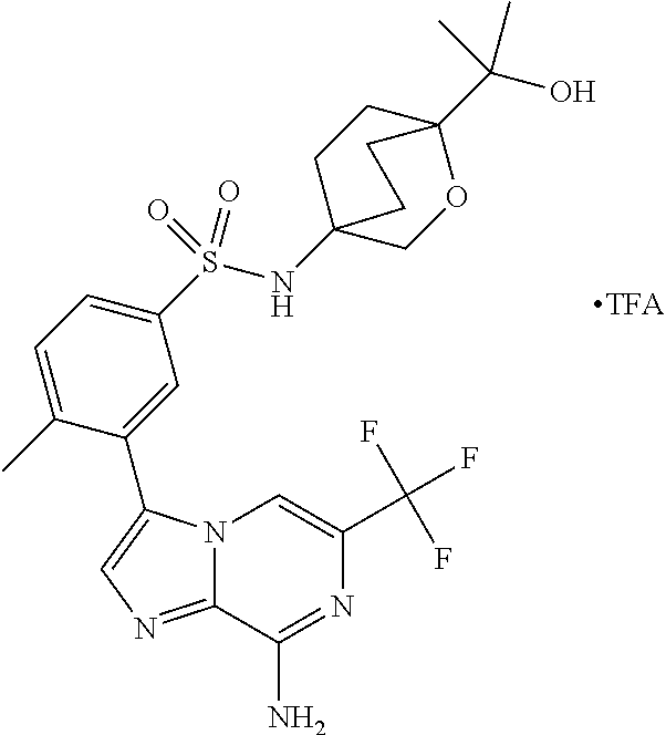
C1CC2(NS(C3=CC=C(C)C(C4=CN=C5N4C=C(C(F)(F)F)N=C5N)=C3)(=O)=O)COC1(C(O)(C)C)CC2
